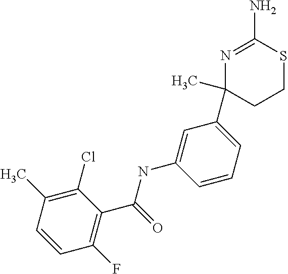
N(C1=CC(C2(C)CCSC(N)=N2)=CC=C1)C(C1=C(F)C=CC(C)=C1Cl)=O
